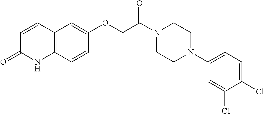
C12=C(C=CC(OCC(N3CCN(C4=CC=C(Cl)C(Cl)=C4)CC3)=O)=C1)NC(=O)C=C2
